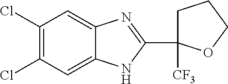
C1(Cl)=C(Cl)C=C2C(=C1)N=C(C1([CF3])CCCO1)N2
